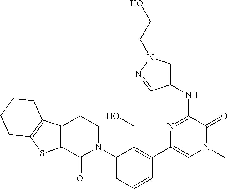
N(C1=NC(C2=C(CO)C(N3CCC4=C(C3=O)SC3=C4CCCC3)=CC=C2)=CN(C)C1=O)C1=CN(CCO)N=C1
